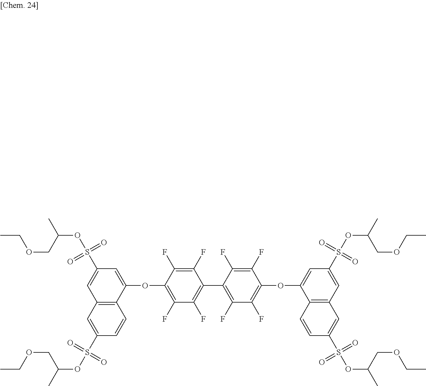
O(C1=CC(S(=O)(=O)OC(COCC)C)=CC2=C1C=CC(S(=O)(=O)OC(COCC)C)=C2)C1=C(F)C(F)=C(C2=C(F)C(F)=C(OC3=CC(S(=O)(=O)OC(COCC)C)=CC4=C3C=CC(S(=O)(=O)OC(COCC)C)=C4)C(F)=C2F)C(F)=C1F
